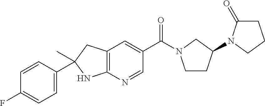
C1(=O)CCCN1C1CCN(C(C2=CC3=C(N=C2)NC(C2=CC=C(F)C=C2)(C)C3)=O)C1
